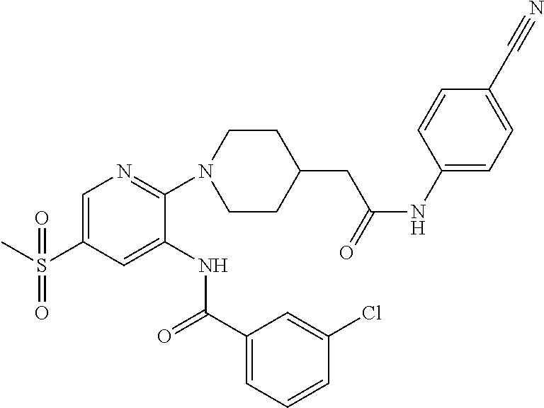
C1=C(S(C)(=O)=O)C=C(NC(C2=CC=CC(Cl)=C2)=O)C(N2CCC(CC(=O)NC3=CC=C(C#N)C=C3)CC2)=N1
